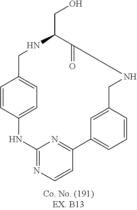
C12=NC=CC(=N1)C1=CC=CC(=C1)CNC(=O)C(CO)NCC1=CC=C(N2)C=C1
